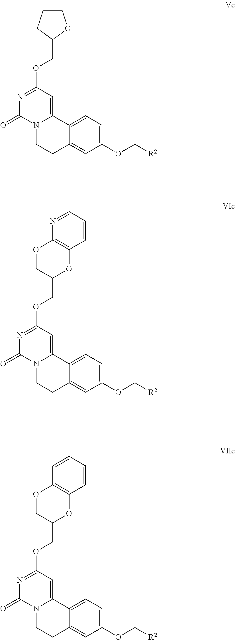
C1(OC[R2])=CC=C2C(=C1)CCN1C2=CC(OCC2OCCC2)=NC1=O.C1(OC[R2])=CC=C2C(=C1)CCN1C2=CC(OCC2OC3=C(OC2)N=CC=C3)=NC1=O.C1(OC[R2])=CC=C2C(=C1)CCN1C2=CC(OCC2OC3=C(OC2)C=CC=C3)=NC1=O
